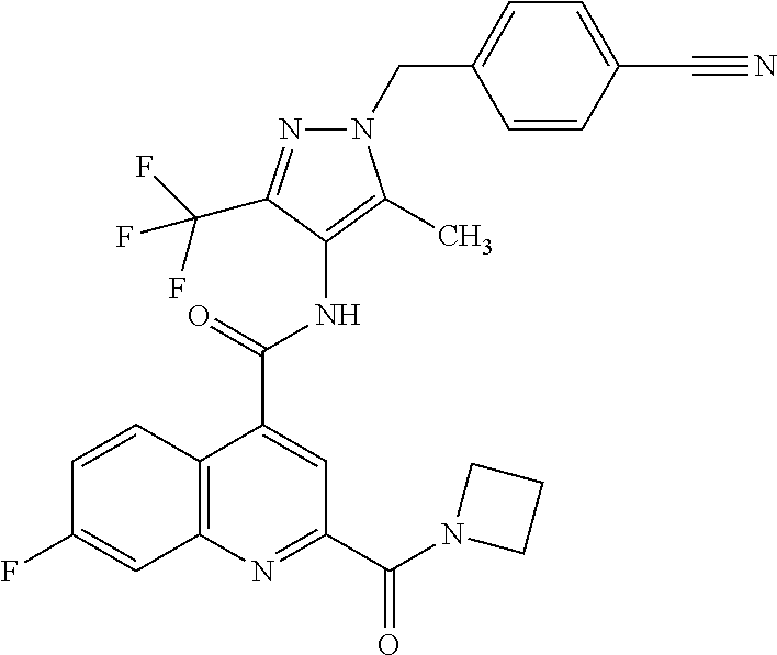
C12=C(N=C(C(=O)N3CCC3)C=C1C(=O)NC1=C(C)N(CC3=CC=C(C#N)C=C3)N=C1C(F)(F)F)C=C(F)C=C2
